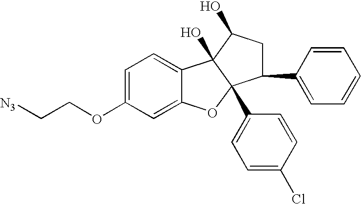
C1=C(OCC[N3])C=C2C(=C1)C1(O)C(C3=CC=C(Cl)C=C3)(O2)C(C2=CC=CC=C2)CC1O
